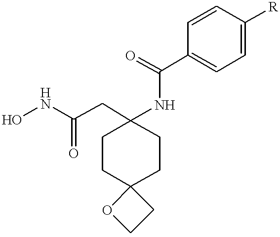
ONC(CC1(NC(C2=CC=C([R])C=C2)=O)CCC2(CC1)OCC2)=O
